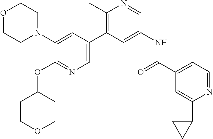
O1CCN(C2=CC(C3=C(C)N=CC(NC(C4=CC=NC(C5CC5)=C4)=O)=C3)=CN=C2OC2CCOCC2)CC1
